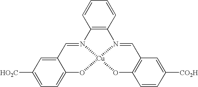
[HO2C]C1=CC=C2C(=C1)C=N1C3=C(N4=CC5=C(O[Cu]14O2)C=CC([CO2H])=C5)C=CC=C3
